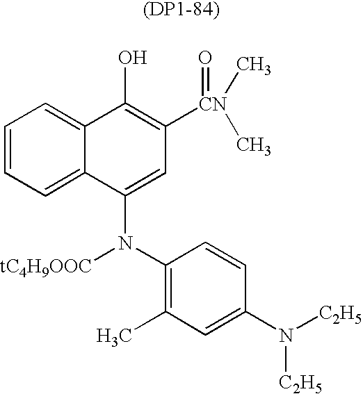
C1=CC=C2C(=C1)C(O)=C([CN](=O)(C)C)C=C2N(C1=C(C)C=C(N([C2H5])[C2H5])C=C1)[tC4H9OOC]
